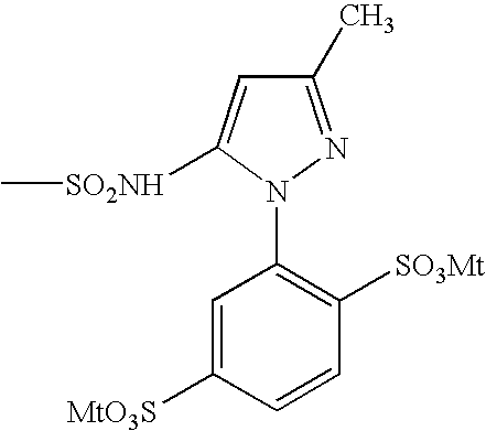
C1(C)=NN(C2=C([SO3Mt])C=CC([MtO3S])=C2)C([SO2NH]C)=C1
